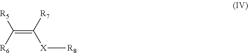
C(=C([R7])[X][R8])([R5])[R6]
